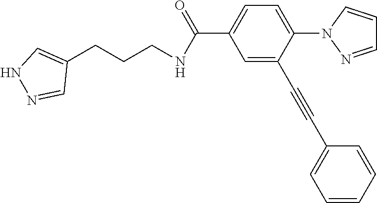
C1=C(C#CC2=CC=CC=C2)C(N2N=CC=C2)=CC=C1C(NCCCC1=CNN=C1)=O
